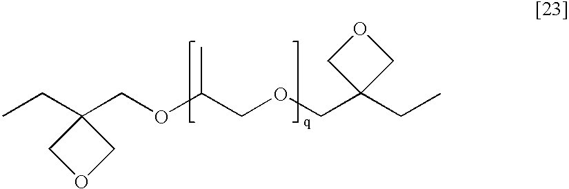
CCC1(COC(COCC2(CC)COC2)C)COC1
